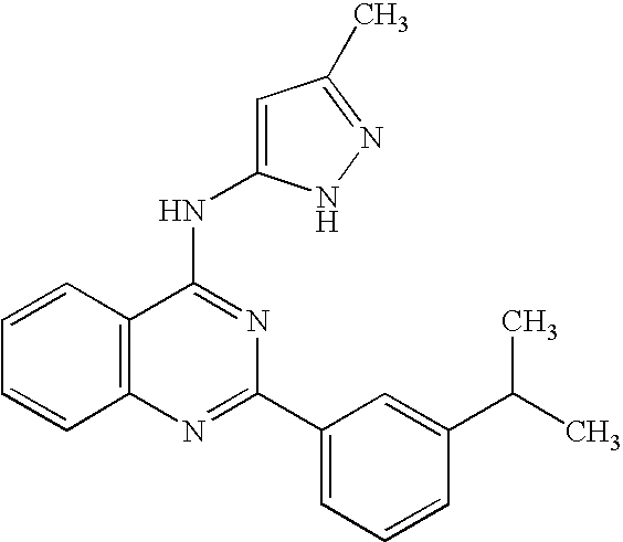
C12=C(N=C(C3=CC=CC(C(C)C)=C3)N=C1NC1=CC(C)=NN1)C=CC=C2
